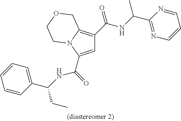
C1=C(C(=O)[HN]C(C2=CC=CC=C2)CC)N2C(=C1C(NC(C1=NC=CC=N1)C)=O)COCC2
